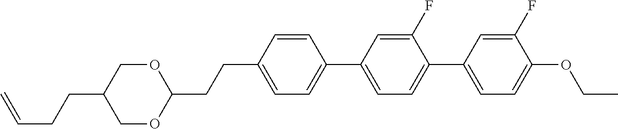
O1CC(CCC=C)COC1CCC1=CC=C(C2=CC=C(C3=CC=C(OCC)C(F)=C3)C(F)=C2)C=C1
